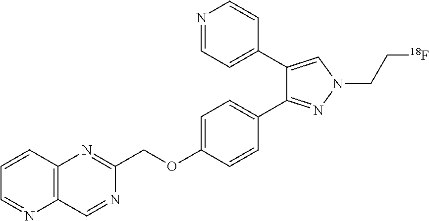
C1=NC2=C(C=C1)N=C(COC1=CC=C(C3=NN(CC[18F])C=C3C3=CC=NC=C3)C=C1)N=C2
